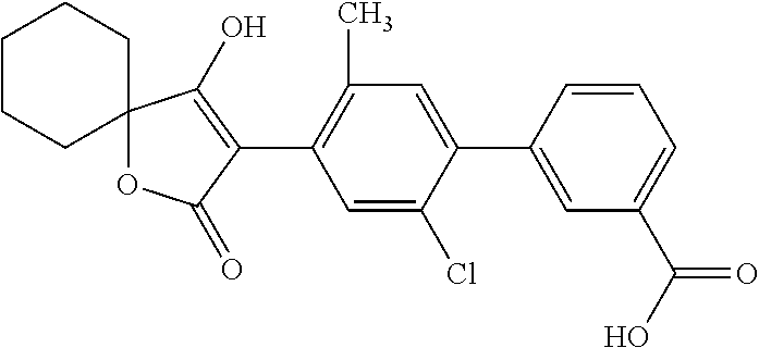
C12(OC(=O)C(C3=C(C)C=C(C4=CC(C(O)=O)=CC=C4)C(Cl)=C3)=C1O)CCCCC2
